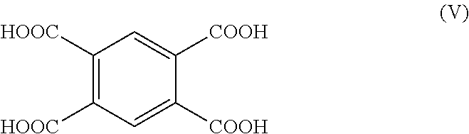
C1([HOOC])=C([HOOC])C=C([COOH])C([COOH])=C1
